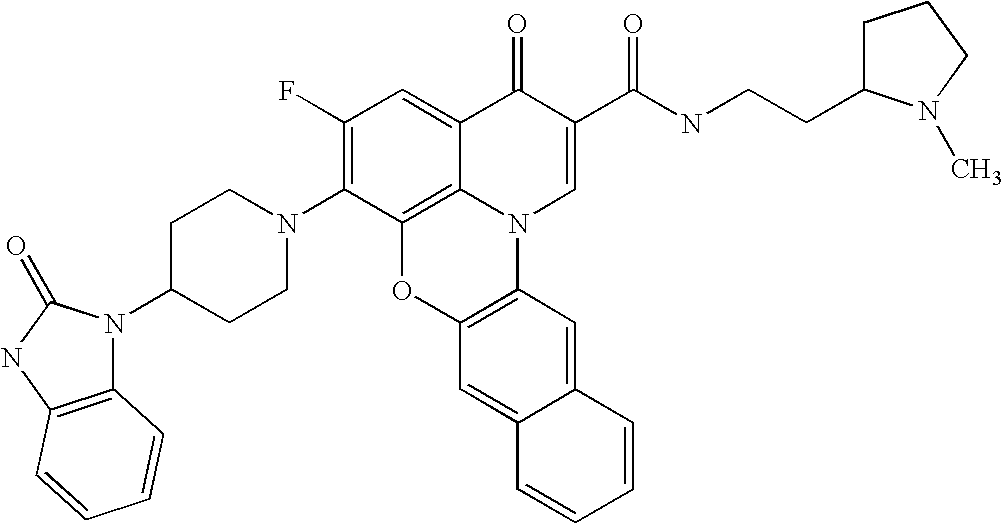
C1(F)=C(N2CCC(N3C4=C(NC3=O)C=CC=C4)CC2)C2=C3C(=C1)C(=O)C(C(=O)NCCC1CCCN1C)=CN3C1=C(O2)C=C2C(=C1)C=CC=C2
